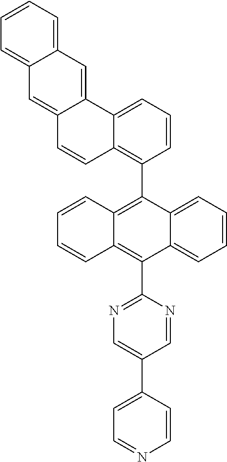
C1=CC=C2C(=C1)C=C1C(=C2)C=CC2=C(C3=C4C(=C(C5=NC=C(C6=CC=NC=C6)C=N5)C5=CC=CC=C35)C=CC=C4)C=CC=C12
